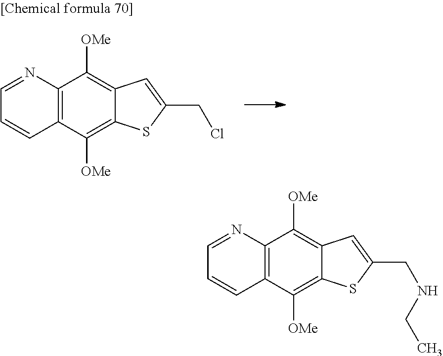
C1=NC2=C(C=C1)C([OMe])=C1C(=C2[OMe])C=C(CCl)S1.C1=NC2=C(C=C1)C([OMe])=C1C(=C2[OMe])C=C(CNCC)S1
